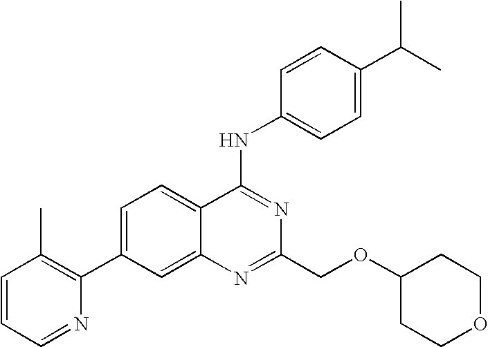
C1=CC=NC(C2=CC=C3C(=C2)N=C(COC2CCOCC2)N=C3NC2=CC=C(C(C)C)C=C2)=C1C
